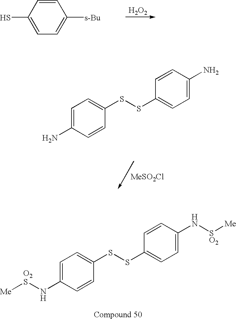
C1=CC(S)=CC=C1[s-Bu].[H2O2].[MeSO2Cl].C1=C(N)C=CC(SSC2=CC=C(N)C=C2)=C1.C1=C(N[O2S][Me])C=CC(SSC2=CC=C(N[SO2][Me])C=C2)=C1
